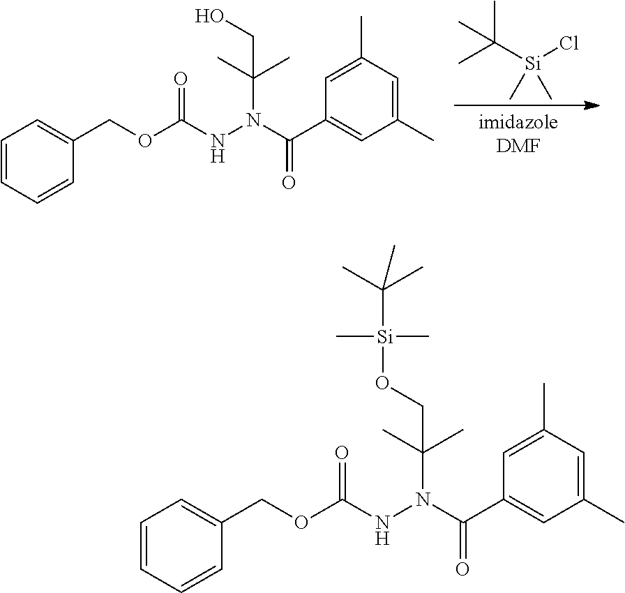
C1=CC=CC(COC(NN(C(C)(C)CO)C(=O)C2=CC(C)=CC(C)=C2)=O)=C1.CC([Si](Cl)(C)C)(C)C.C1=CC=CC(COC(NN(C(C)(C)CO[Si](C(C)(C)C)(C)C)C(=O)C2=CC(C)=CC(C)=C2)=O)=C1
